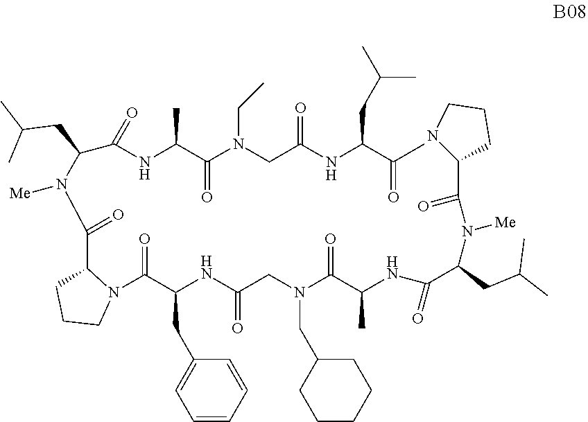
C1CCN(C(C(NC(CN(CC2CCCCC2)C(C(C)NC(C(N([Me])C(=O)C2CCCN2)CC(C)C)=O)=O)=O)CC2=CC=CC=C2)=O)C1C(=O)N(C(C(NC(C(N(CC)CC(NC(C(C)=O)CC(C)C)=O)=O)C)=O)CC(C)C)[Me]
